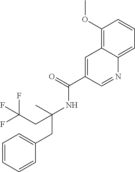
CC(NC(C1=CC2=C(OC)C=CC=C2N=C1)=O)(CC1=CC=CC=C1)CC(F)(F)F
